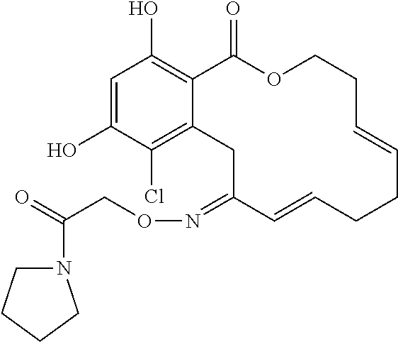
C1=C(O)C(Cl)=C2C(=C1O)C(=O)OCCC=CCCC=CC(=NOCC(=O)N1CCCC1)C2
